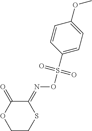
C1CSC(=NOS(C2=CC=C(OC)C=C2)(=O)=O)C(=O)O1
